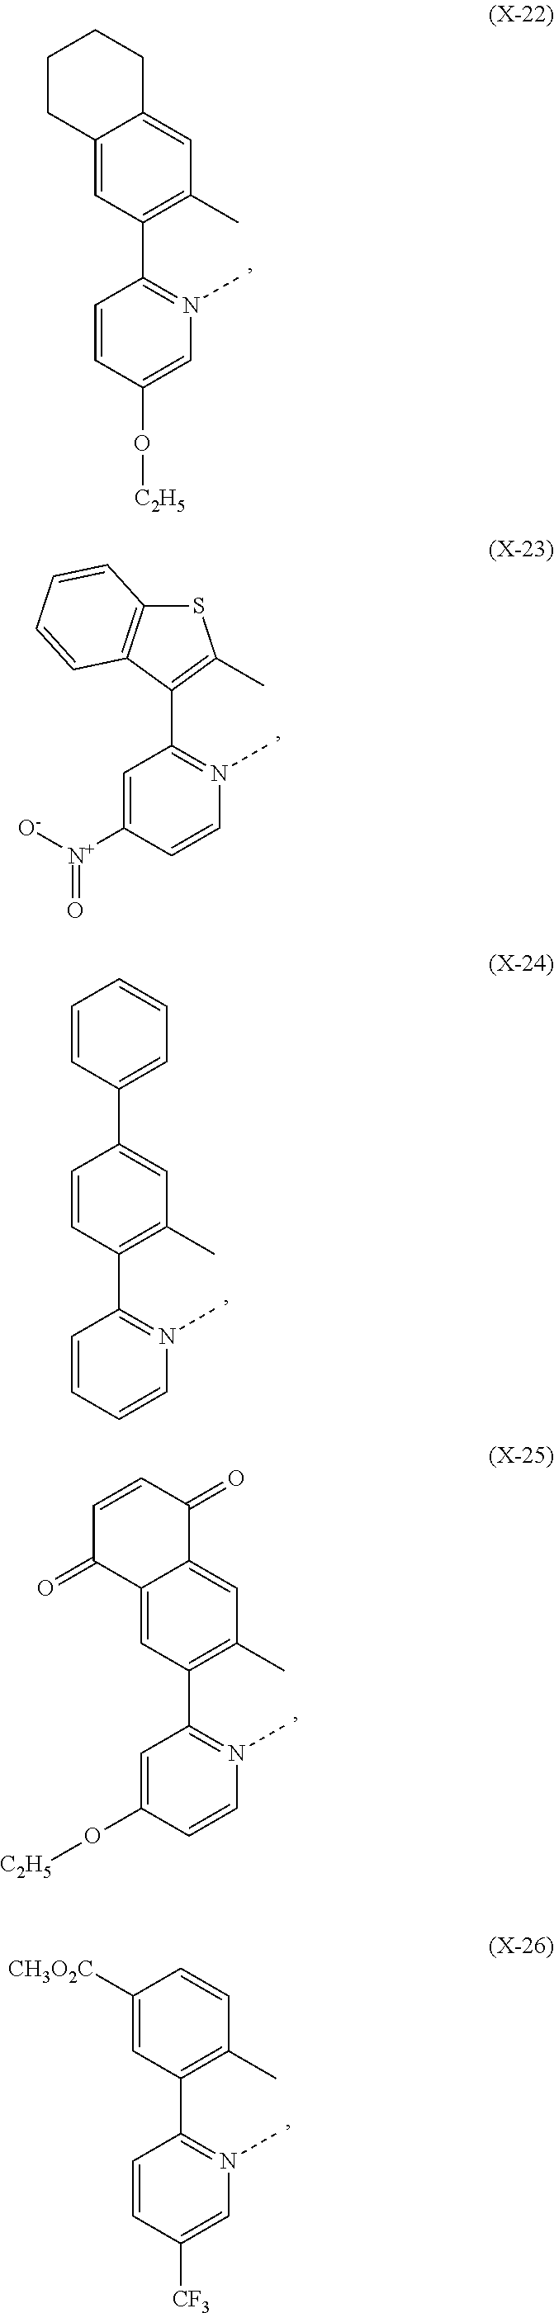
C1=CC(O[C2H5])=CN(C)=C1C1=C(C)C=C2C(=C1)CCCC2.C1=C([N+]([O-])=O)C=CN(C)=C1C1=C(C)SC2=C1C=CC=C2.C1=CC=CN(C)=C1C1=C(C)C=C(C2=CC=CC=C2)C=C1.C1=C(O[C2H5])C=CN(C)=C1C1=C(C)C=C2C(=C1)C(=O)C=CC2=O.C1=CC([CF3])=CN(C)=C1C1=C(C)C=CC([CH3O2C])=C1
